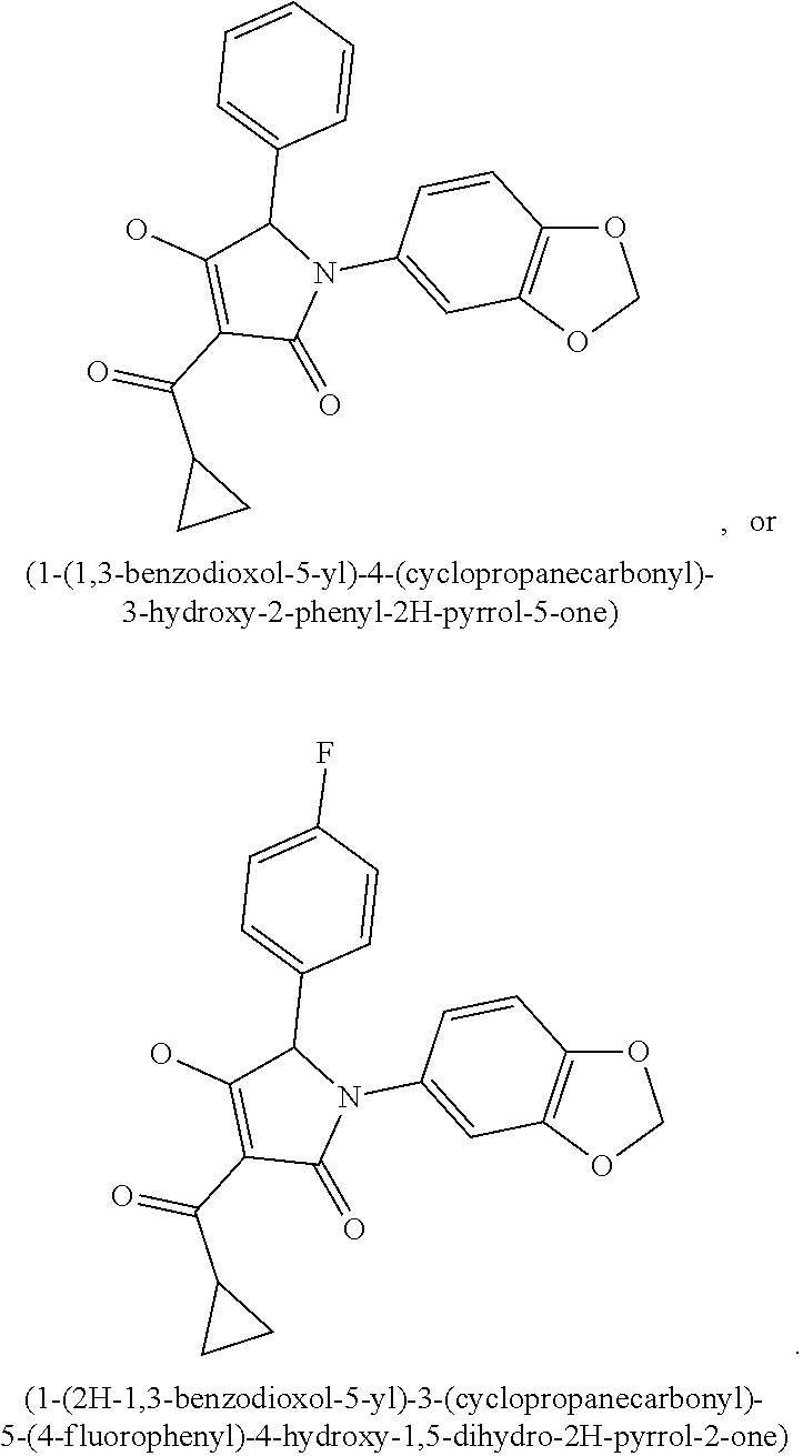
C1(C(C2CC2)=O)=C(O)C(C2=CC=C(F)C=C2)N(C2=CC3=C(C=C2)OCO3)C1=O.C1(C(C2CC2)=O)=C(O)C(C2=CC=CC=C2)N(C2=CC3=C(C=C2)OCO3)C1=O
